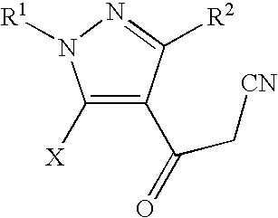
C1([X])=C(C(=O)C[CN])C([R2])=NN1[R1]
